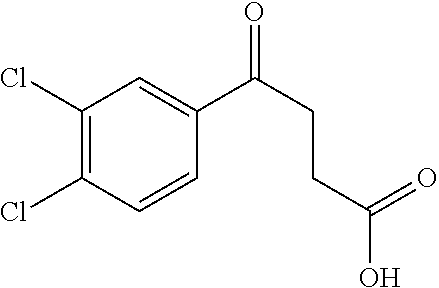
C1(Cl)=C(Cl)C=CC(C(CCC(O)=O)=O)=C1
